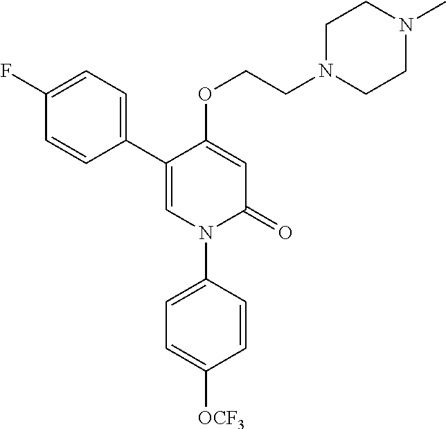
C1=C(OCCN2CCN(C)CC2)C(C2=CC=C(F)C=C2)=CN(C2=CC=C([OCF3])C=C2)C1=O
